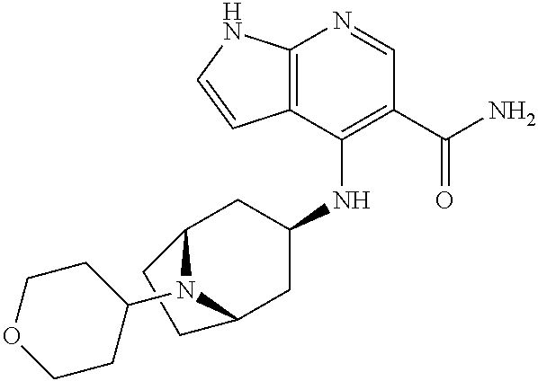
C12=C(C(NC3CC4N(C5CCOCC5)C(C3)CC4)=C(C(N)=O)C=N1)C=CN2
